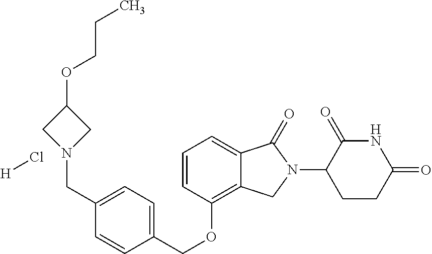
C(OC1=C2C(=CC=C1)C(=O)N(C1C(=O)NC(=O)CC1)C2)C1=CC=C(CN2CC(OCCC)C2)C=C1.[H]Cl
